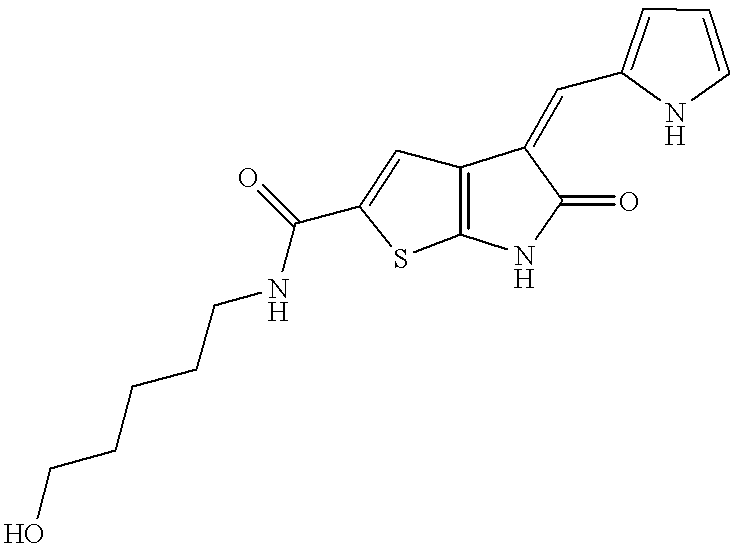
C12=C(NC(=O)C1=CC1=CC=CN1)SC(C(NCCCCCO)=O)=C2
